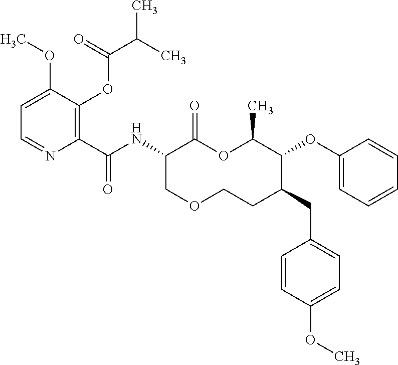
C1=C(OC)C(OC(C(C)C)=O)=C(C(NC2C(=O)OC(C)C(OC3=CC=CC=C3)C(CC3=CC=C(OC)C=C3)CCOC2)=O)N=C1
